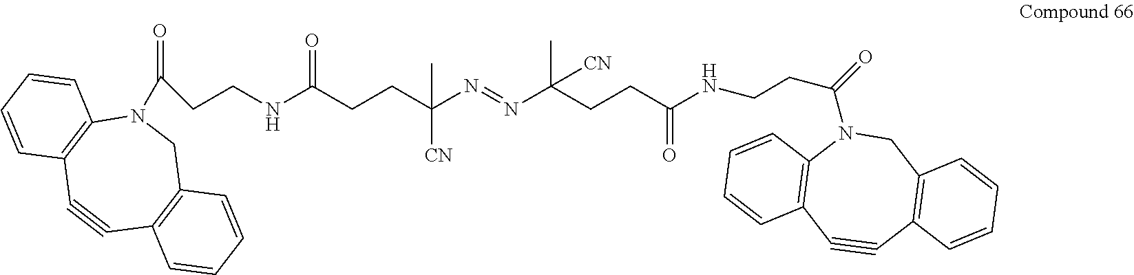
N1(C(CCNC(=O)CCC([CN])(N=NC(C)(CCC(=O)NCCC(N2C3=C(C#CC4=C(C2)C=CC=C4)C=CC=C3)=O)[CN])C)=O)C2=C(C#CC3=C(C1)C=CC=C3)C=CC=C2
